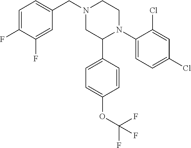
C1(N2CCN(CC3=CC=C(F)C(F)=C3)CC2C2=CC=C(OC(F)(F)F)C=C2)=CC=C(Cl)C=C1Cl
